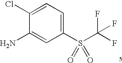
C1=C(Cl)C(N)=CC(S(C(F)(F)F)(=O)=O)=C1
